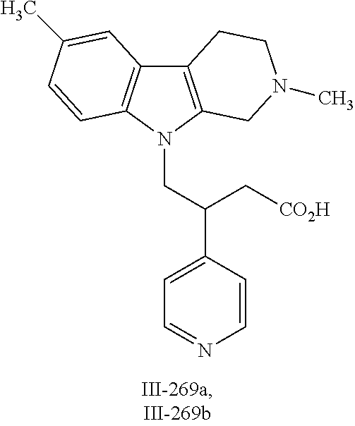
C12=C(N(CC(C3=CC=NC=C3)C[CO2H])C3=C1C=C(C)C=C3)CN(C)CC2
